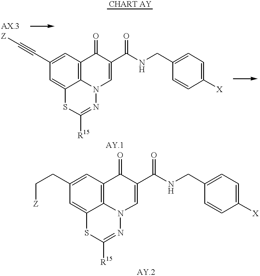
C1=C2C3=C(C=C1C#C[Z])C(=O)C(C(NCC1=CC=C([X])C=C1)=O)=CN3N=C([R15])S2.C1=C2C3=C(C=C1CC[Z])C(=O)C(C(NCC1=CC=C([X])C=C1)=O)=CN3N=C([R15])S2
